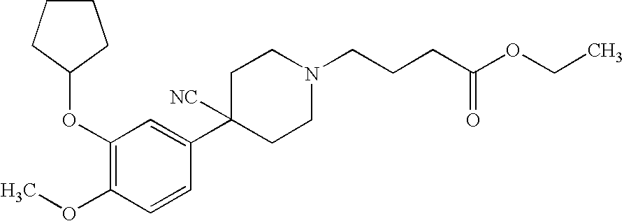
C1(OC2CCCC2)=C(OC)C=CC(C2([NC])CCN(CCCC(OCC)=O)CC2)=C1
